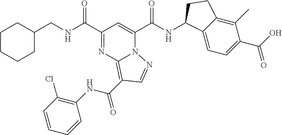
C(NC(C1=NC2=C(C(NC3=C(Cl)C=CC=C3)=O)C=NN2C(C(NC2C3=CC=C(C(=O)O)C(C)=C3CC2)=O)=C1)=O)C1CCCCC1
